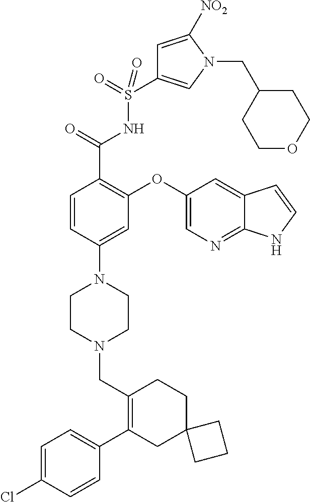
C1=C(Cl)C=CC(C2=C(CN3CCN(C4=CC(OC5=CN=C6C(=C5)C=CN6)=C(C(=O)NS(=O)(=O)C5=CN(CC6CCOCC6)C([NO2])=C5)C=C4)CC3)CCC3(C2)CCC3)=C1
